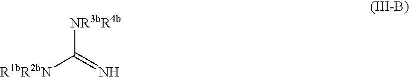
[NR3bR4b]C(=N)[R1bR2bN]
